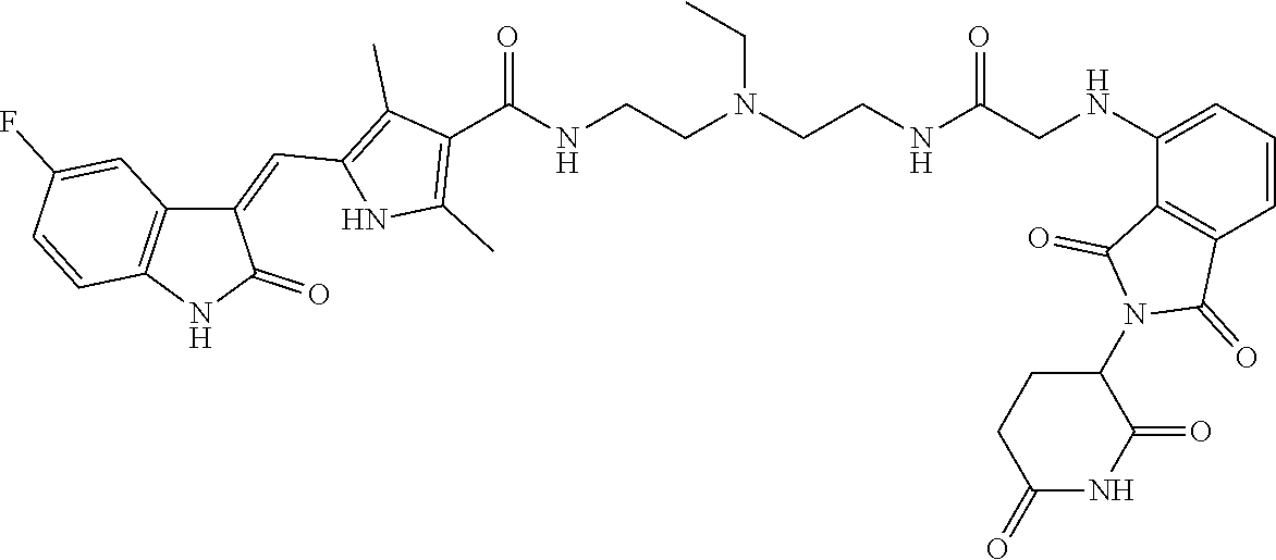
C1(C(=O)NCCN(CC)CCNC(CNC2=CC=CC3=C2C(=O)N(C2CCC(=O)NC2=O)C3=O)=O)=C(C)NC(C=C2C3=C(C=CC(F)=C3)NC2=O)=C1C
